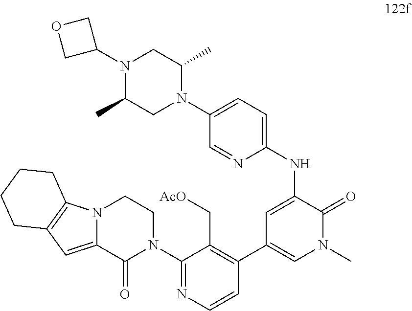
N12C(=CC3=C1CCCC3)C(=O)N(C1=NC=CC(C3=CN(C)C(=O)C(NC4=CC=C(N5C(C)CN(C6COC6)C(C)C5)C=N4)=C3)=C1C[AcO])CC2
